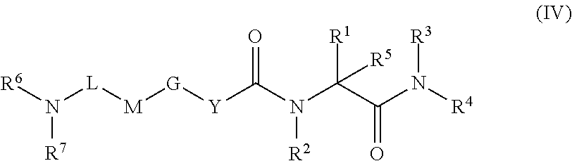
[R6]N([L][M][G][Y]C(N([R2])C([R1])(C(N([R3])[R4])=O)[R5])=O)[R7]
